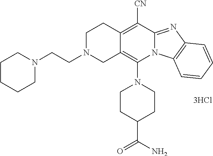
[3HCl].N1(C2=C3C(=C([CN])C4=NC5=C(N24)C=CC=C5)CCN(CCN2CCCCC2)C3)CCC(C(N)=O)CC1
